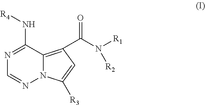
N1=C(N[R4])C2=C(C(=O)N([R1])[R2])C=C([R3])N2N=C1
